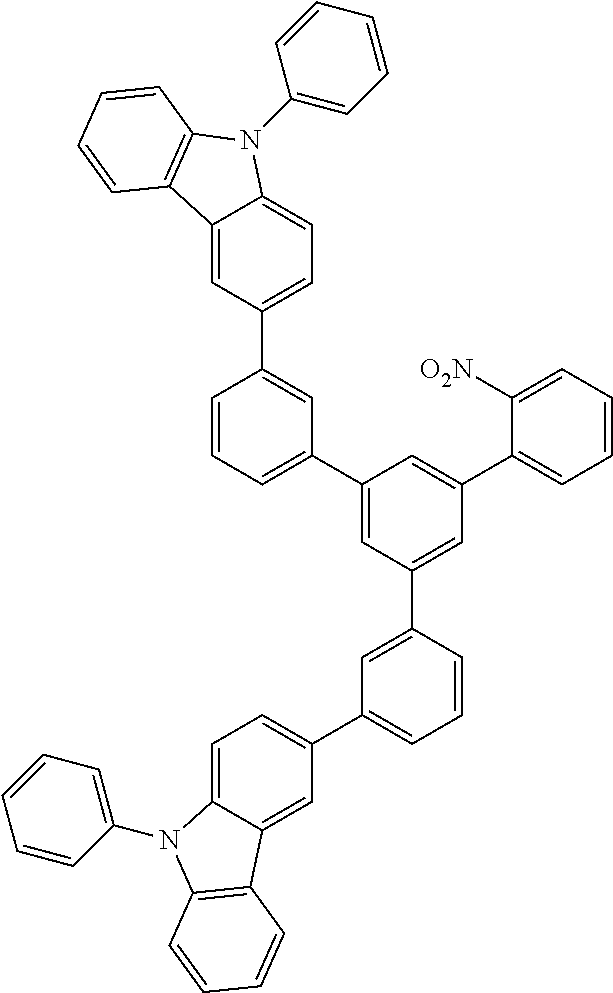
C12=CC(C3=CC(C4=CC(C5=CC(C6=CC=C7C(=C6)C6=C(N7C7=CC=CC=C7)C=CC=C6)=CC=C5)=CC(C5=CC=CC=C5[O2N])=C4)=CC=C3)=CC=C1N(C1=CC=CC=C1)C1=C2C=CC=C1
